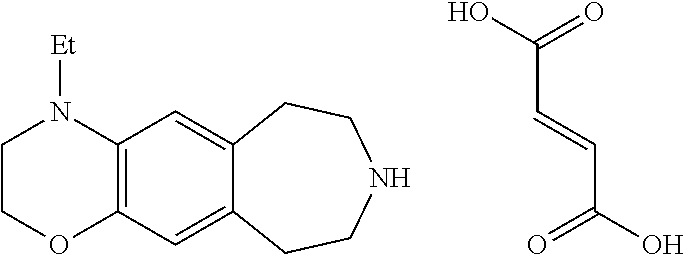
OC(=O)C=CC(O)=O.C1COC2=C(N1[Et])C=C1C(=C2)CCNCC1
